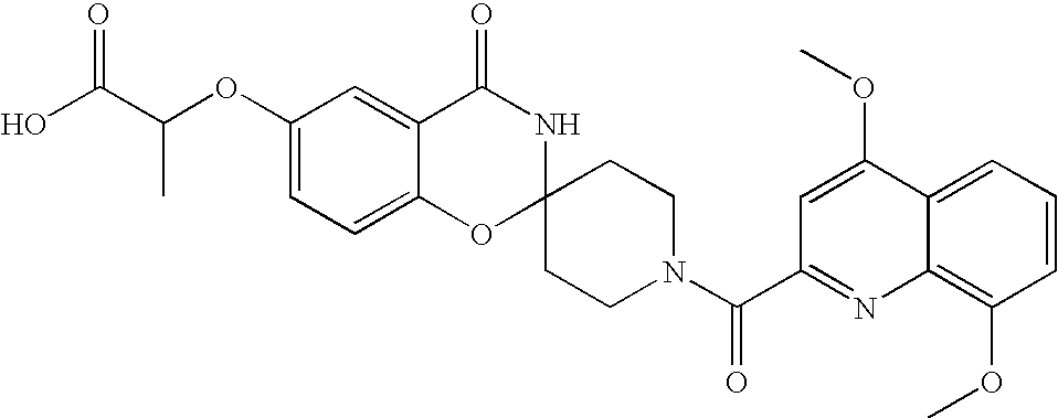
C1(OC(C(O)=O)C)=CC=C2C(=C1)C(=O)NC1(O2)CCN(C(=O)C2=NC3=C(OC)C=CC=C3C(OC)=C2)CC1
